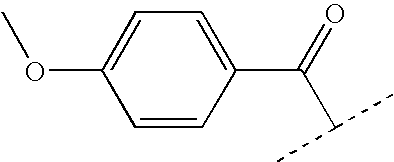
C1=CC(C(=O)C(C)C)=CC=C1OC
